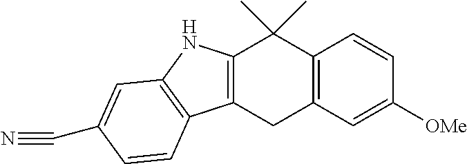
C12=C(CC3=C(C1(C)C)C=CC([OMe])=C3)C1=C(N2)C=C(C#N)C=C1
